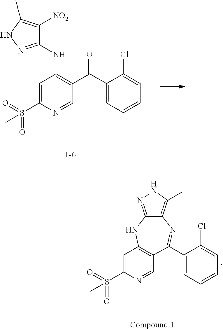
C1=C(S(C)(=O)=O)N=CC(C(C2=CC=CC=C2Cl)=O)=C1NC1=NNC(C)=C1[NO2].C1=C(S(C)(=O)=O)N=CC2=C1NC1=NNC(C)=C1N=C2C1=CC=CC=C1Cl
